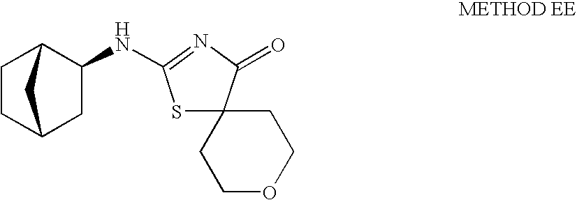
C1C2CCC(C1NC1=NC(=O)C3(S1)CCOCC3)C2
